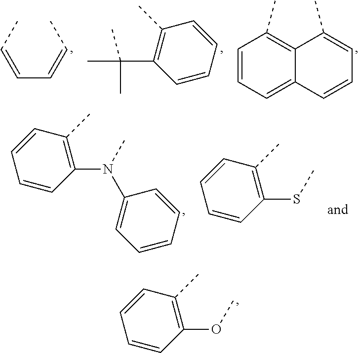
C(=CC)C=CC.CC(C)(C1=C(C)C=CC=C1)C.C1=CC=C2C(=C1C)C(C)=CC=C2.C1(N(C2=CC=CC=C2)C)=C(C)C=CC=C1.C1(SC)=C(C)C=CC=C1.C1(OC)=C(C)C=CC=C1
